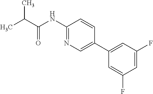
CC(C)C(=O)NC1=NC=C(C2=CC(F)=CC(F)=C2)C=C1
